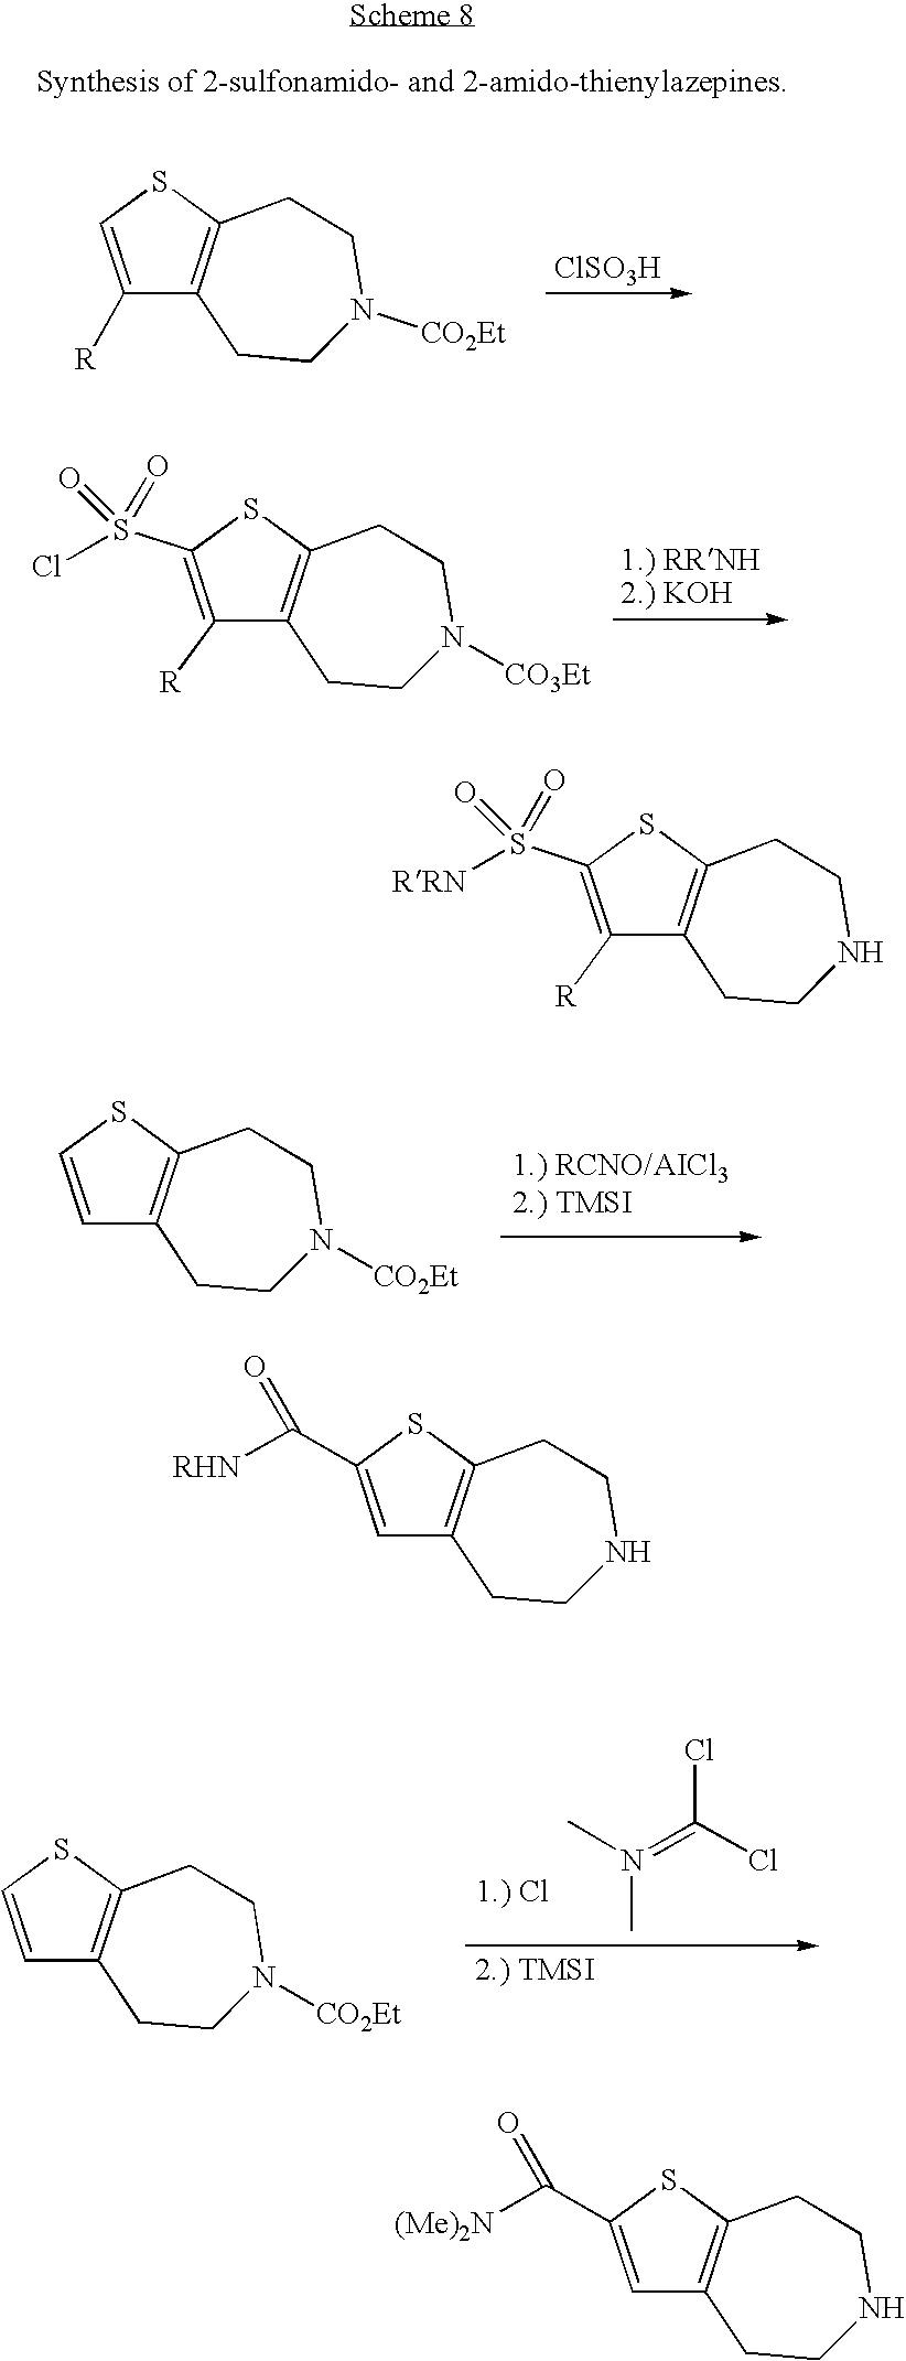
C1([R])=C(S(Cl)(=O)=O)SC2=C1CCN([CO3Et])CC2.C1=CSC2=C1CCN([CO2Et])CC2.C1=CSC2=C1CCN([CO2Et])CC2.CN(=C(Cl)Cl)C.[ClSO3H].C1([R])=CSC2=C1CCN([CO2Et])CC2.C1([R])=C(S([RRN])(=O)=O)SC2=C1CCNCC2.C1=C(C([RHN])=O)SC2=C1CCNCC2.C1=C(C([(Me)2N])=O)SC2=C1CCNCC2
